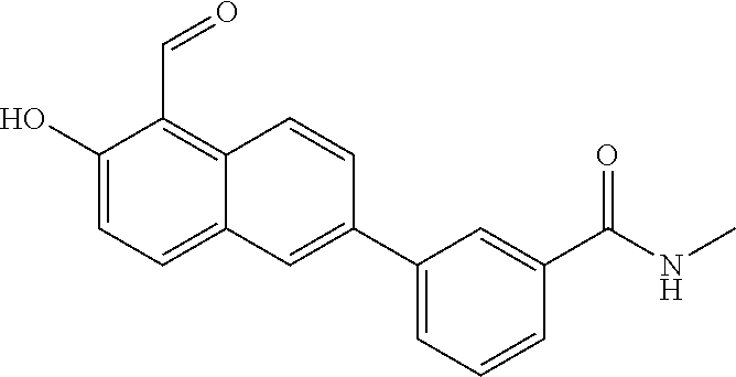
C1(O)=CC=C2C(=C1C=O)C=CC(C1=CC=CC(C(NC)=O)=C1)=C2
